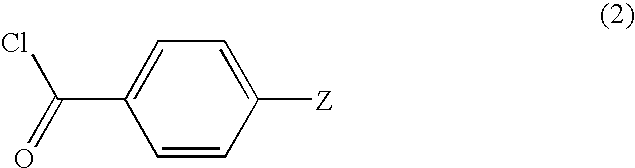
C1([Z])=CC=C(C(Cl)=O)C=C1
